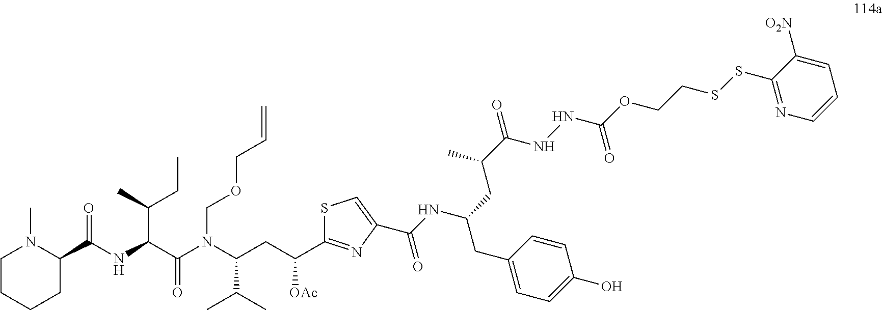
C(C(CC)C)(NC(C1CCCCN1C)=O)C(N(C(CC([OAc])C1=NC(C(NC(CC(C(NNC(OCCSSC2=NC=CC=C2[O2N])=O)=O)C)CC2=CC=C(O)C=C2)=O)=CS1)C(C)C)COCC=C)=O
